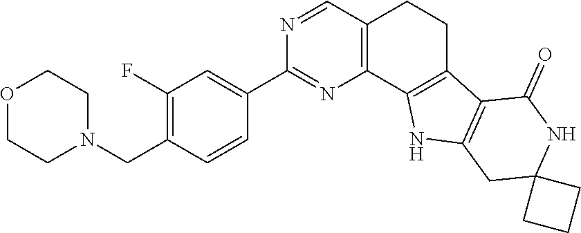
C1(F)=C(CN2CCOCC2)C=CC(C2=NC3=C(C=N2)CCC2=C3NC3=C2C(=O)NC2(C3)CCC2)=C1
